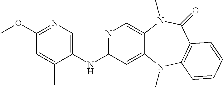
C1(NC2=NC=C3C(=C2)N(C)C2=C(C(=O)N3C)C=CC=C2)=CN=C(OC)C=C1C
